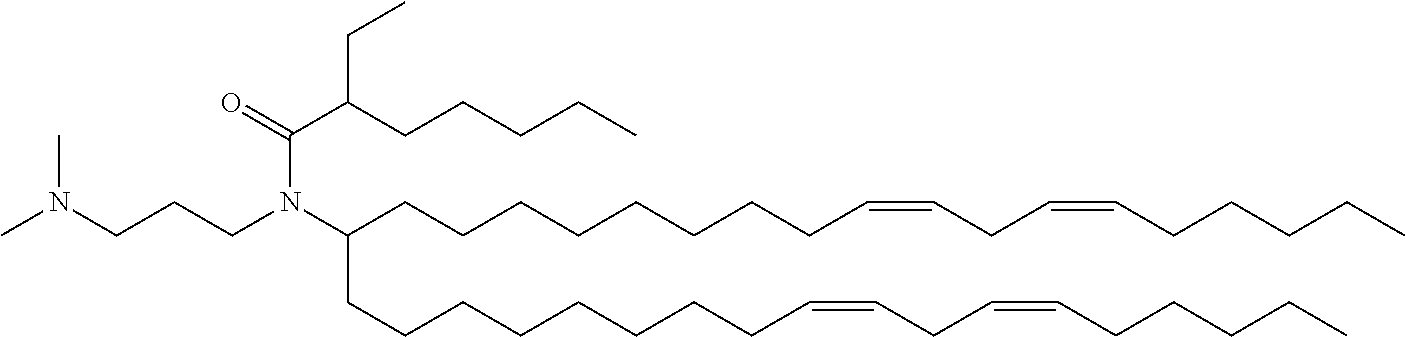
CN(C)CCCN(C(C(CCCCC)CC)=O)C(CCCCCCCCC=CCC=CCCCCC)CCCCCCCCC=CCC=CCCCCC
